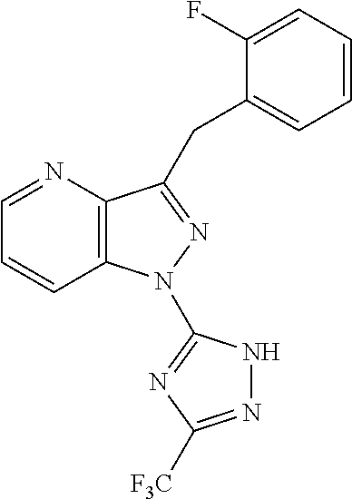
C12=C(N=CC=C1)C(CC1=CC=CC=C1F)=NN2C1=NC([F3C])=NN1
